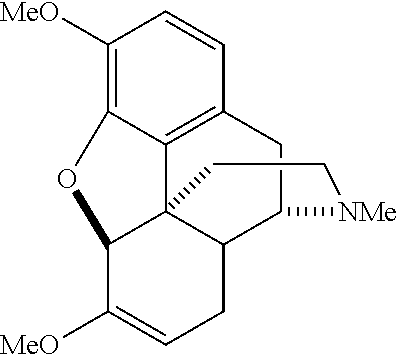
C1([MeO])=C2C3=C(C=C1)CC1C4C3(C(C([MeO])=CC4)O2)CC[NMe]1
